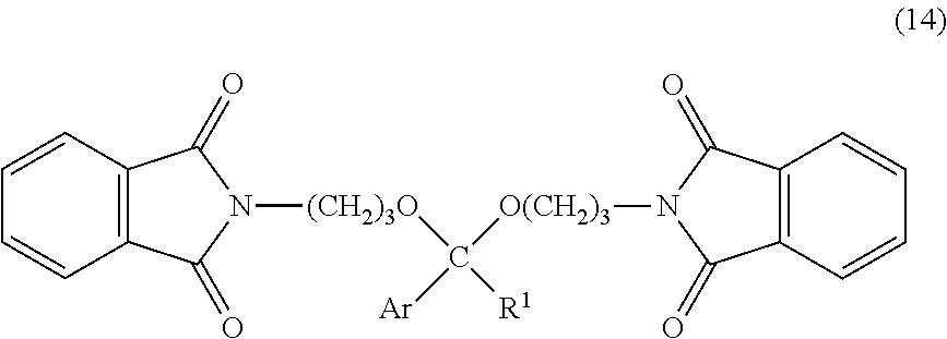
C1=CC2=C(C=C1)C(=O)N([(CH2)3O]C([O(CH2)3]N1C(=O)C3=C(C1=O)C=CC=C3)([Ar])[R1])C2=O
